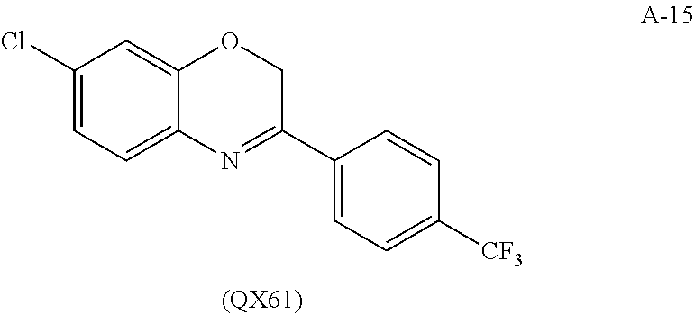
C1(Cl)=CC=C2C(=C1)OCC(C1=CC=C([CF3])C=C1)=N2.[(QX61)]
